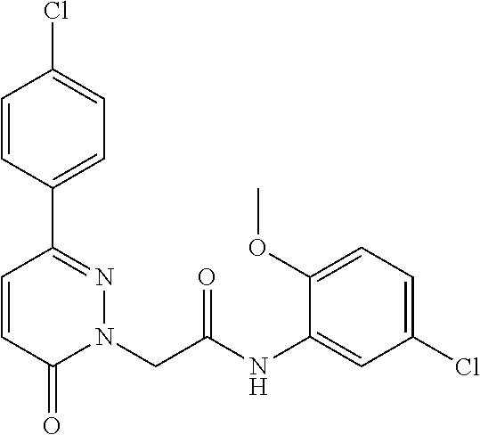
C1=CC(C2=NN(CC(NC3=CC(Cl)=CC=C3OC)=O)C(=O)C=C2)=CC=C1Cl
